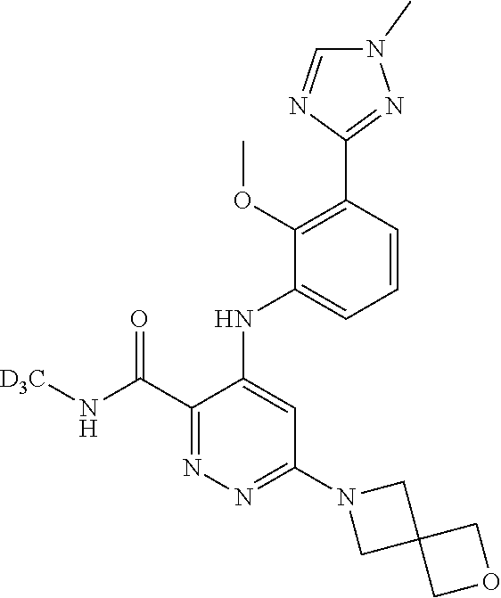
C1(C(N[D3C])=O)=NN=C(N2CC3(C2)COC3)C=C1NC1=CC=CC(C2=NN(C)C=N2)=C1OC
